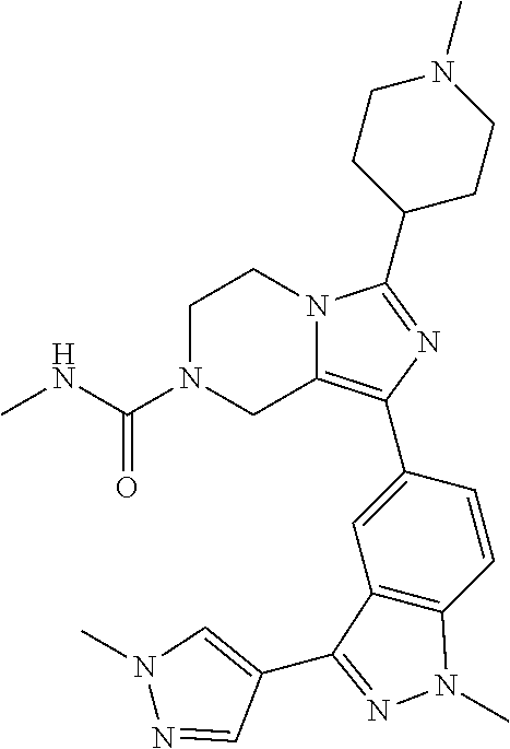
C1N(C(NC)=O)CC2=C(C3=CC4=C(C=C3)N(C)N=C4C3=CN(C)N=C3)N=C(C3CCN(C)CC3)N2C1
